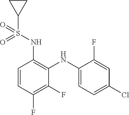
C1=CC(F)=C(F)C(NC2=CC=C(Cl)C=C2F)=C1NS(=O)(=O)C1CC1
